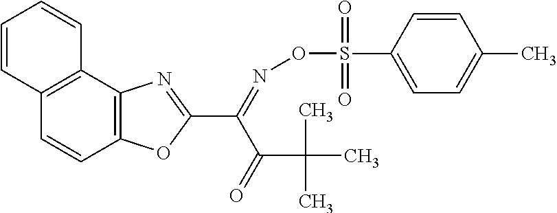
C1=CC2=C(C=C1)C1=C(C=C2)OC(C(=NOS(=O)(=O)C2=CC=C(C)C=C2)C(=O)C(C)(C)C)=N1
